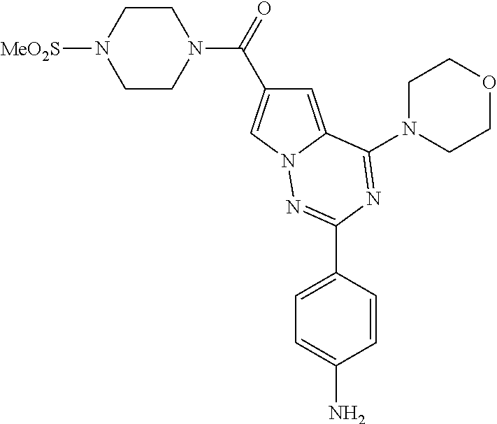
C1=C2N(C=C1C(=O)N1CCN([MeO2S])CC1)N=C(C1=CC=C(N)C=C1)N=C2N1CCOCC1
